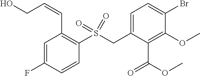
C1=C(F)C=CC(S(CC2=CC=C(Br)C(OC)=C2C(OC)=O)(=O)=O)=C1C=CCO
